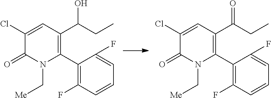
C1(C2=C(C(CC)O)C=C(Cl)C(=O)N2C[Me])=C(F)C=CC=C1F.C1(C2=C(C(CC)=O)C=C(Cl)C(=O)N2C[Me])=C(F)C=CC=C1F
